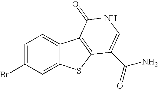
C1=C(Br)C=C2C(=C1)C1=C(S2)C(C(N)=O)=CNC1=O
